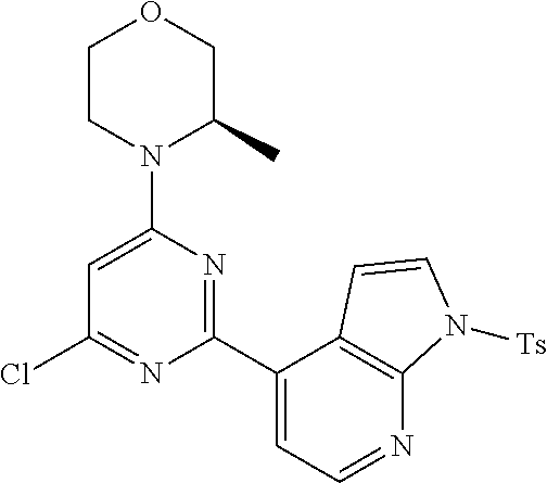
C1(Cl)=NC(C2=CC=NC3=C2C=CN3[Ts])=NC(N2C(C)COCC2)=C1
